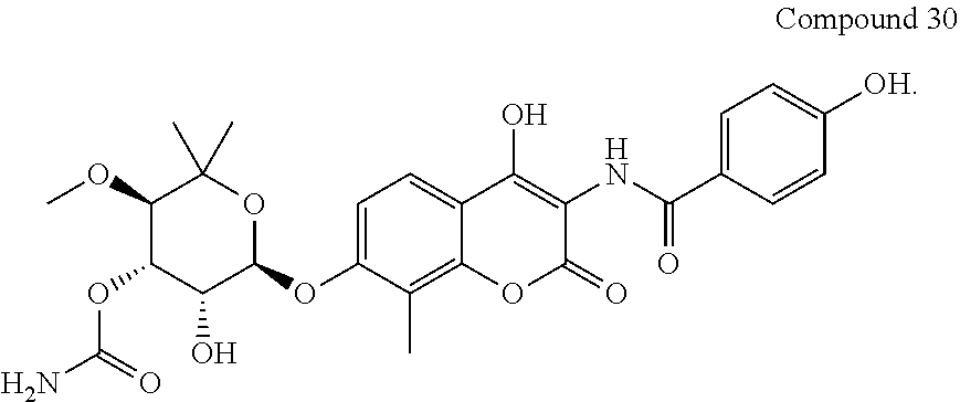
C1(OC)C(OC(N)=O)C(O)C(OC2=CC=C3C(=C2C)OC(=O)C(NC(C2=CC=C([OH])C=C2)=O)=C3O)OC1(C)C
